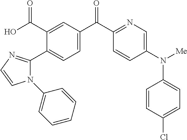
C1(C(O)=O)=CC(C(C2=NC=C(N([Me])C3=CC=C(Cl)C=C3)C=C2)=O)=CC=C1C1=NC=CN1C1=CC=CC=C1
